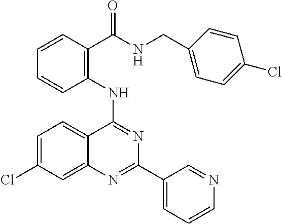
C1(NC2=NC(C3=CC=CN=C3)=NC3=CC(Cl)=CC=C23)=C(C(NCC2=CC=C(Cl)C=C2)=O)C=CC=C1
